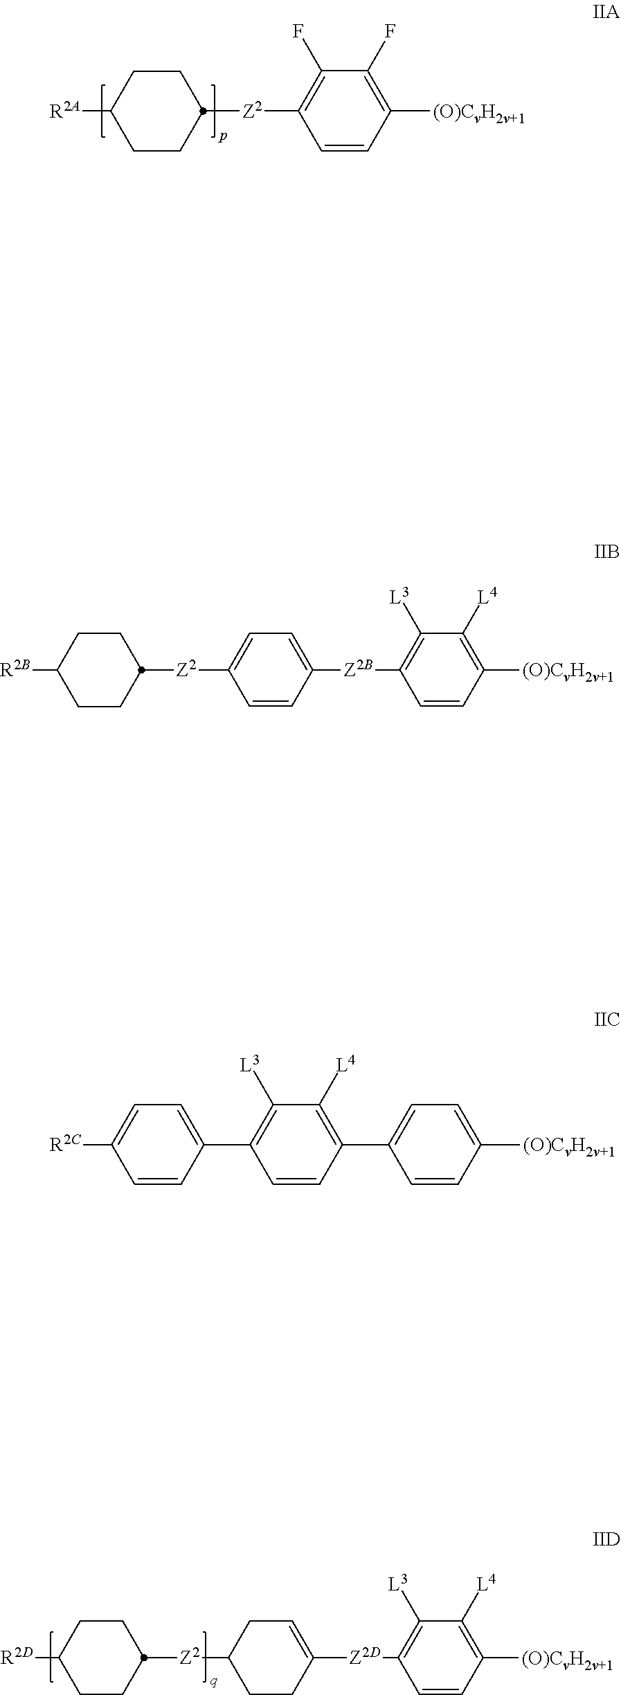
[Z2B](C1=C([L3])C([L4])=C([(O)CvH2v+1])C=C1)C1=CC=C([Z2]C2CCC([R2B])CC2)C=C1.[R2D]C1CCC([Z2]C2CCC([Z2D]C3=C([L3])C([L4])=C([(O)CvH2v+1])C=C3)=CC2)CC1.[Z2](C1=C(F)C(F)=C([(O)CvH2v+1])C=C1)C1CCC([R2A])CC1.[R2C]C1=CC=C(C2=C([L3])C([L4])=C(C3=CC=C([(O)CvH2v+1])C=C3)C=C2)C=C1
